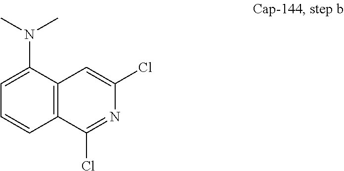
C12=C(C(N(C)C)=CC=C1)C=C(Cl)N=C2Cl
